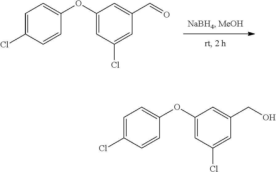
O(C1=CC=C(Cl)C=C1)C1=CC(Cl)=CC(C=O)=C1.O(C1=CC=C(Cl)C=C1)C1=CC(Cl)=CC(CO)=C1
